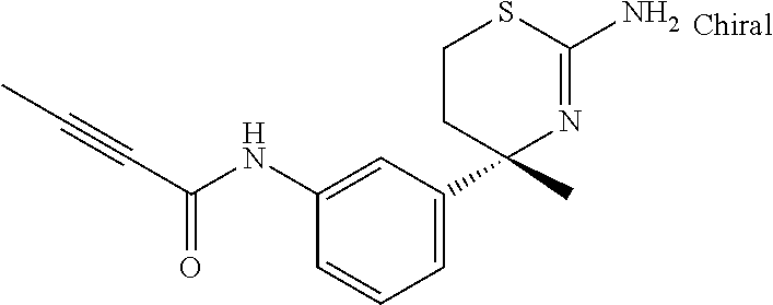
C1(NC(C#CC)=O)=CC(C2(C)N=C(N)SCC2)=CC=C1
